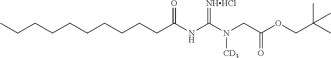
CCCCCCCCCCC(NC(N(CC(OCC(C)(C)C)=O)[CD3])=[NHHCl])=O
